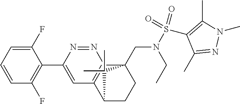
C1(F)=CC=CC(F)=C1C1=CC2=C(N=N1)C1(CN(S(C3=C(C)N(C)N=C3C)(=O)=O)CC)CCC2C1(C)C
